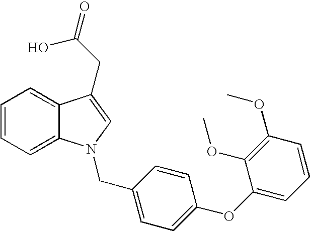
C1=CC=C2C(=C1)C(CC(O)=O)=CN2CC1=CC=C(OC2=CC=CC(OC)=C2OC)C=C1
